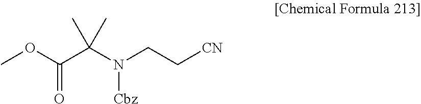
C(=O)(OC)C(N(CC[CN])[Cbz])(C)C
